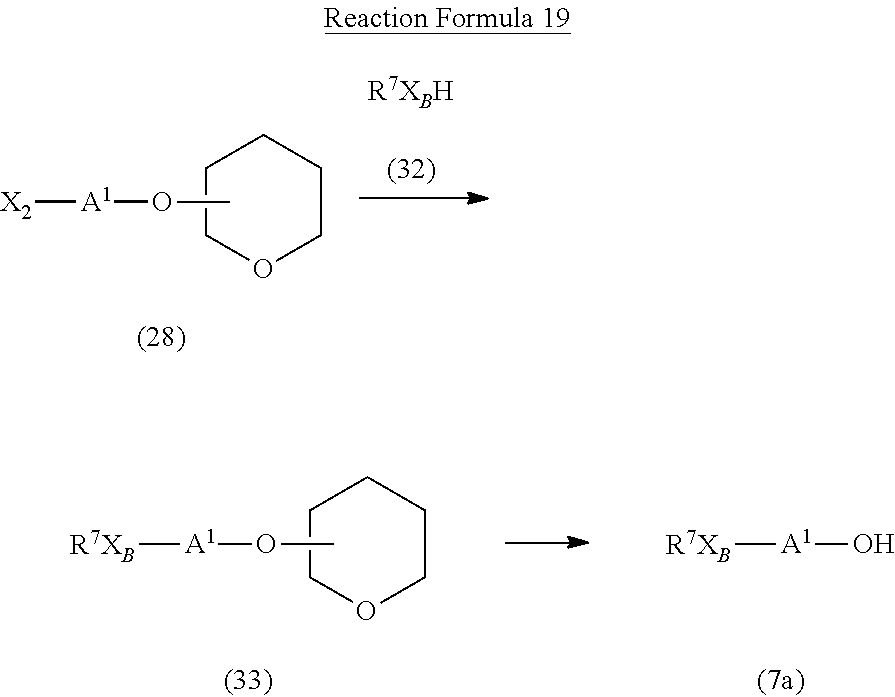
O1CCCCC1.CO[A1][X2].O1CCCCC1.CO[A1][R7XB].O[A1][R7XB]
